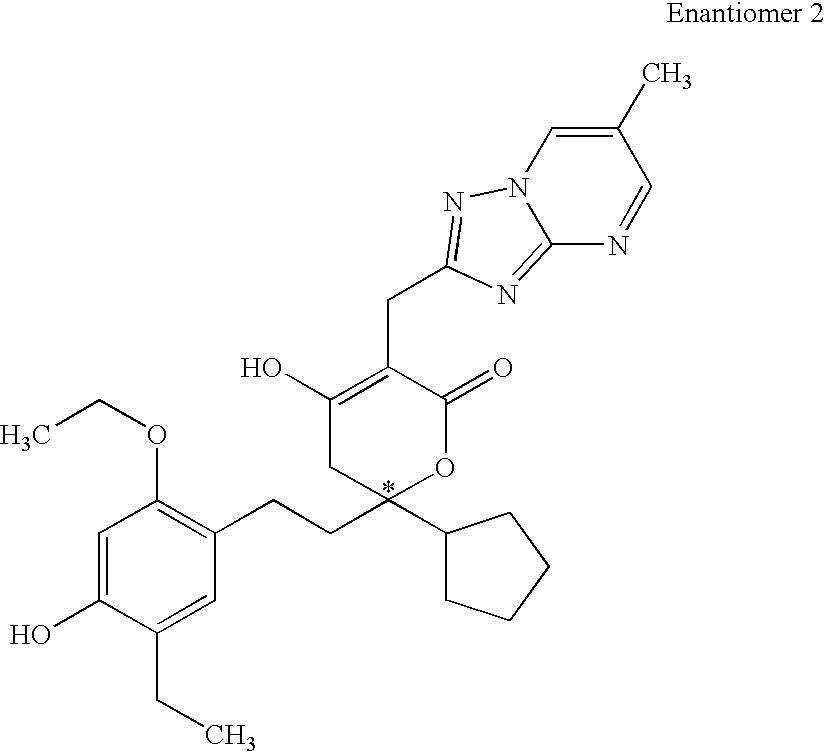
C12=NC(CC3=C(O)CC(CCC4=C(OCC)C=C(O)C(CC)=C4)(C4CCCC4)OC3=O)=NN1C=C(C)C=N2
